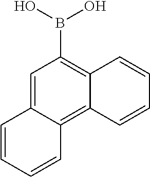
C1=C2C(=C3C(=C1B(O)O)C=CC=C3)C=CC=C2
